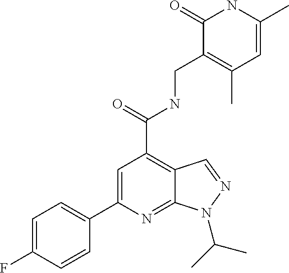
C1(C2=CC(C(=O)NCC3=C(C)C=C(C)NC3=O)=C3C(=N2)N(C(C)C)N=C3)=CC=C(F)C=C1
